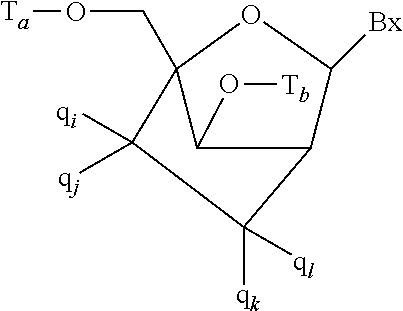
C12C([Bx])OC(CO[Ta])(C1O[Tb])C([qi])([qj])C2([qk])[ql]
